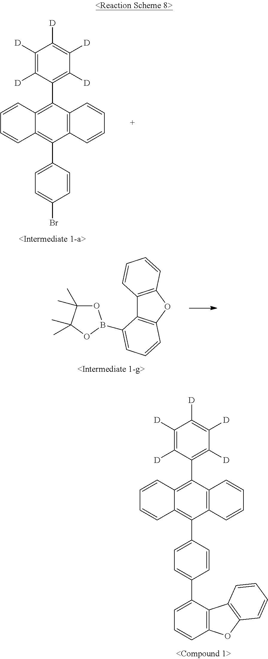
C12=C(C(C3=C([D])C([D])=C([D])C([D])=C3[D])=C3C(=C1C1=CC=C(Br)C=C1)C=CC=C3)C=CC=C2.C12=C(OC3=C1C(B1OC(C)(C)C(C)(C)O1)=CC=C3)C=CC=C2.C12=C(C(C3=C([D])C([D])=C([D])C([D])=C3[D])=C3C(=C1C1=CC=C(C4=CC=CC5=C4C4=C(O5)C=CC=C4)C=C1)C=CC=C3)C=CC=C2
